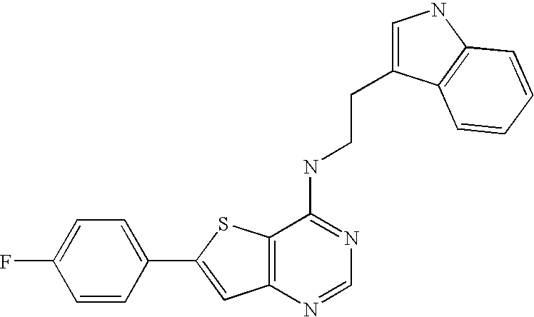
C1=C(C2=CC3=C(S2)C(NCCC2=CNC4=C2C=CC=C4)=NC=N3)C=CC(F)=C1
